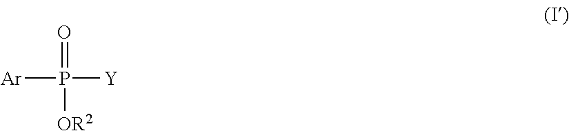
P([Y])([Ar])(=O)[OR2]
